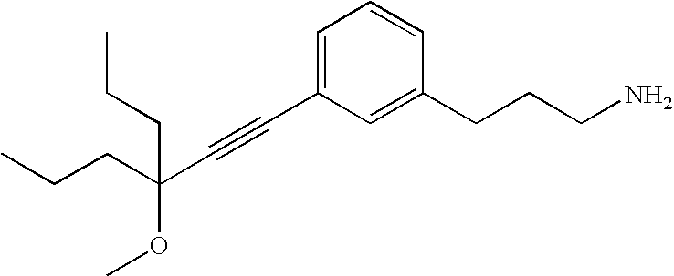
C1=C(C#CC(OC)(CCC)CCC)C=C(CCCN)C=C1
